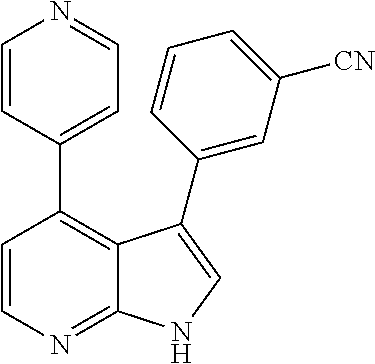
C1=CN=C2C(=C1C1=CC=NC=C1)C(C1=CC([CN])=CC=C1)=CN2
